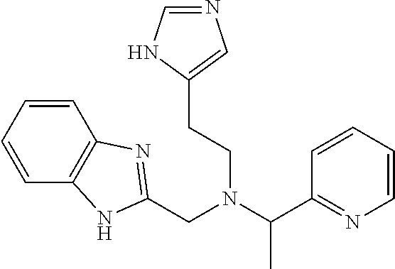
C(N(C(C1=NC=CC=C1)C)CCC1=CN=CN1)C1=NC2=C(C=CC=C2)N1
